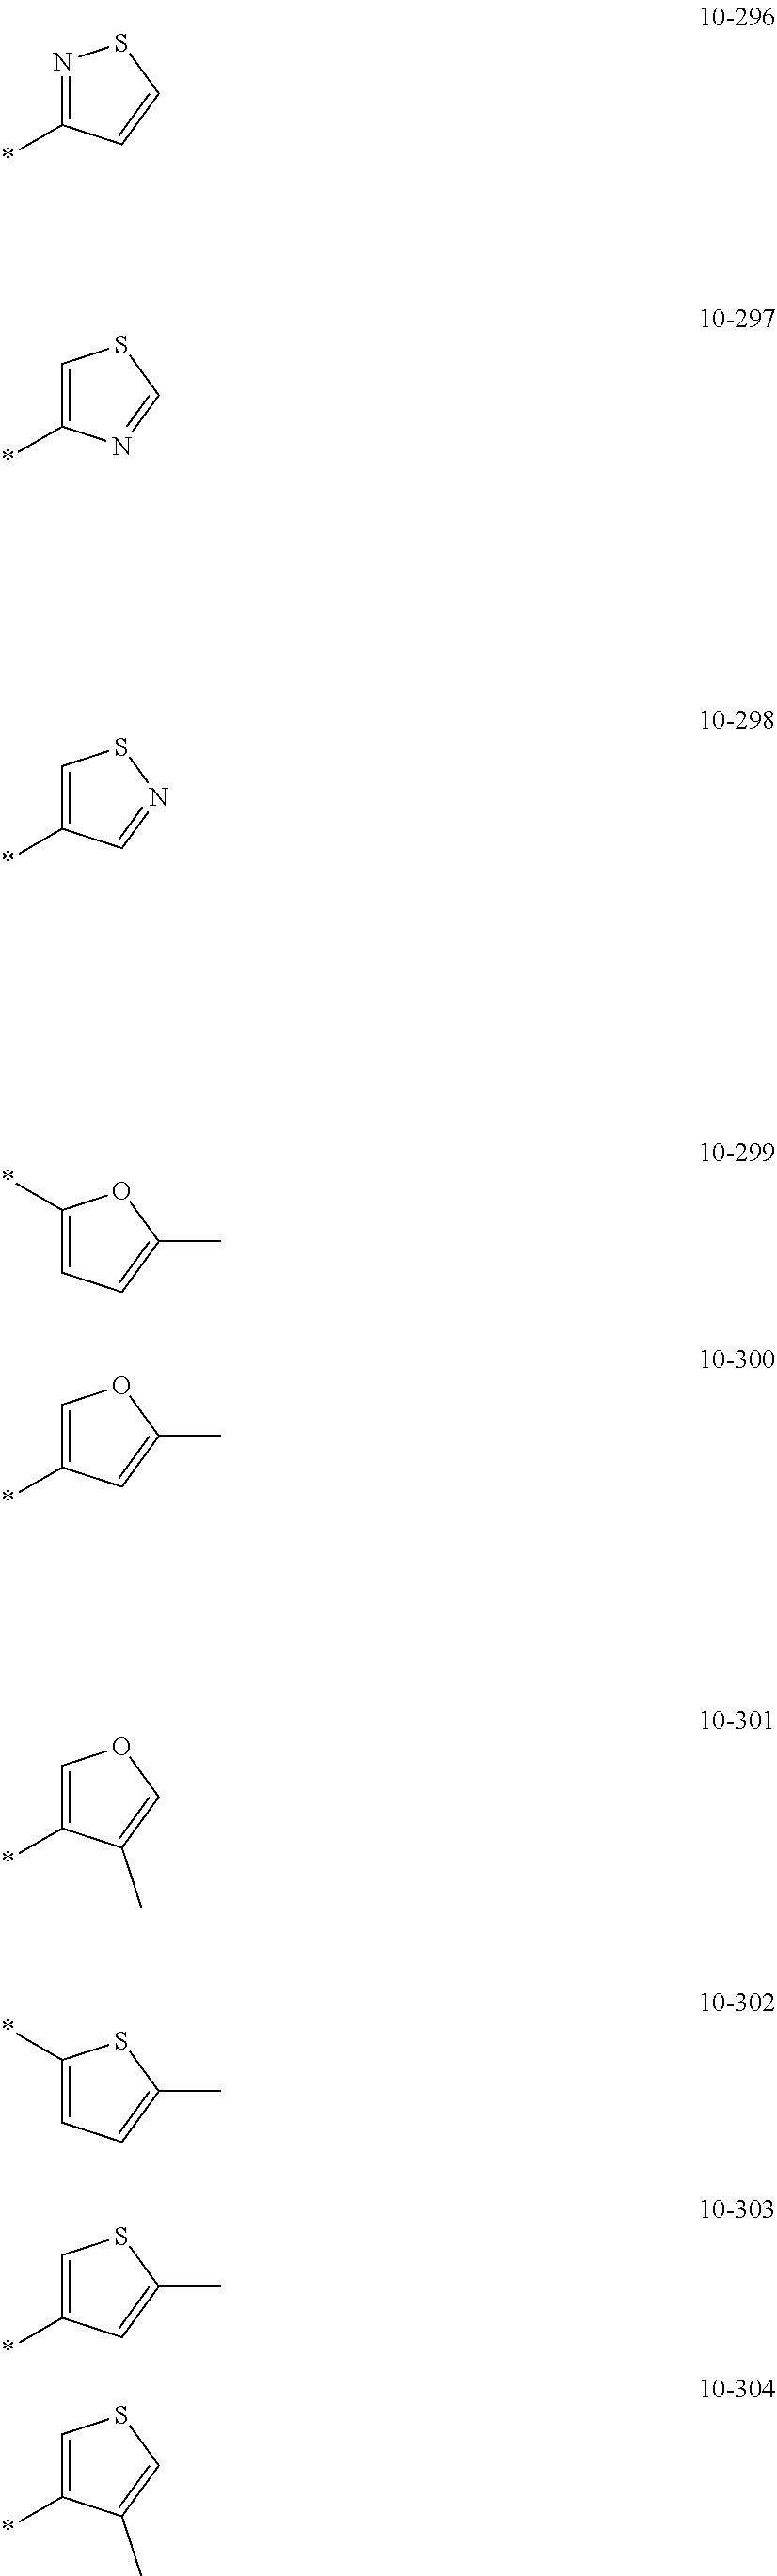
N1=C(*)C=CS1.C1=C(*)N=CS1.*C1=CC=C(C)O1.C1=C(*)C=C(C)O1.C1=C(*)C=NS1.C1=C(*)C(C)=CO1.*C1=CC=C(C)S1.C1=C(*)C=C(C)S1.C1=C(*)C(C)=CS1
